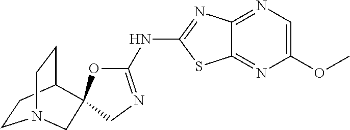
C1CC2CCN1CC21OC(NC2=NC3=NC=C(OC)N=C3S2)=NC1
